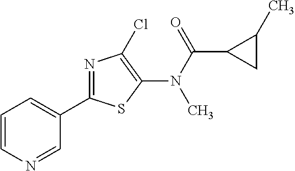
C1(C2=NC(Cl)=C(N(C(=O)C3CC3C)C)S2)=CC=CN=C1
